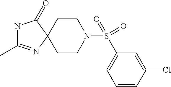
N1C(C)=NC2(C1=O)CCN(S(=O)(=O)C1=CC=CC(Cl)=C1)CC2
